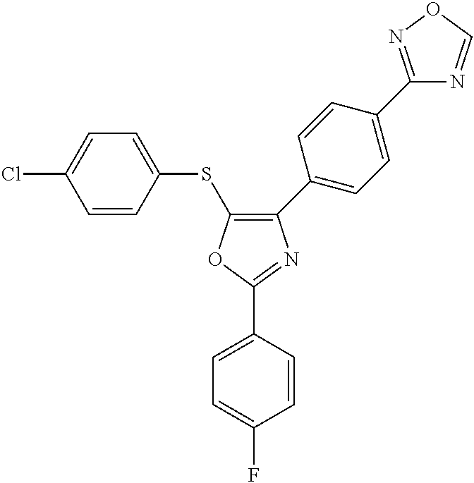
C1=C(F)C=CC(C2=NC(C3=CC=C(C4=NOC=N4)C=C3)=C(SC3=CC=C(Cl)C=C3)O2)=C1
